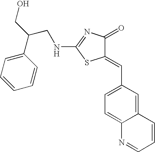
N(C1=NC(=O)C(=CC2=CC=C3C(=C2)C=CC=N3)S1)CC(CO)C1=CC=CC=C1
